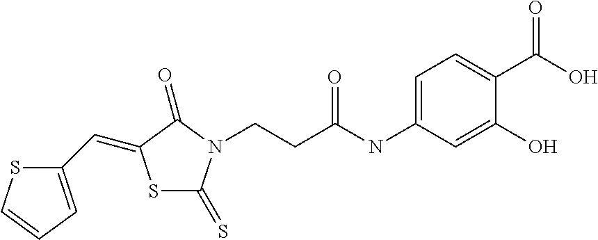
C1(C=C2SC(=S)N(CCC(NC3=CC=C(C(O)=O)C(O)=C3)=O)C2=O)=CC=CS1
